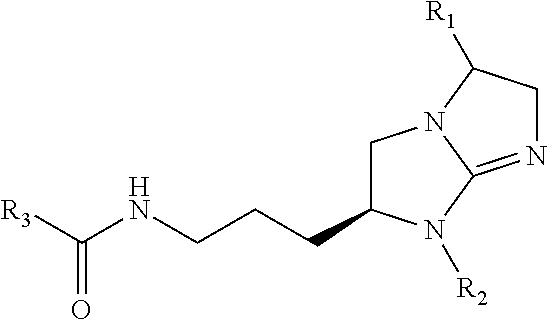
C(NCCCC1CN2C(=NCC2[R1])N1[R2])([R3])=O
